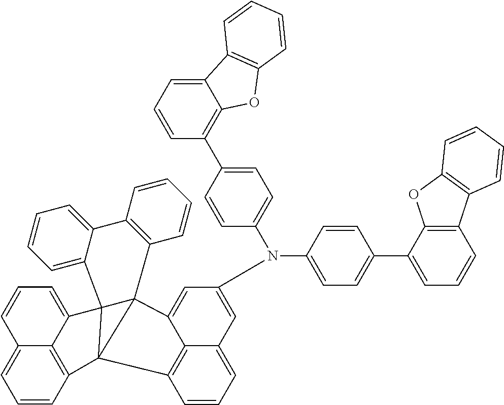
C1=CC2=C3C(=C1)C=CC=C3C13C4=CC=CC=C4C4=C(C=CC=C4)C14C1=CC(N(C5=CC=C(C6=C7C(=CC=C6)C6=C(O7)C=CC=C6)C=C5)C5=CC=C(C6=CC=CC7=C6OC6=C7C=CC=C6)C=C5)=CC5=CC=CC(=C51)C234
